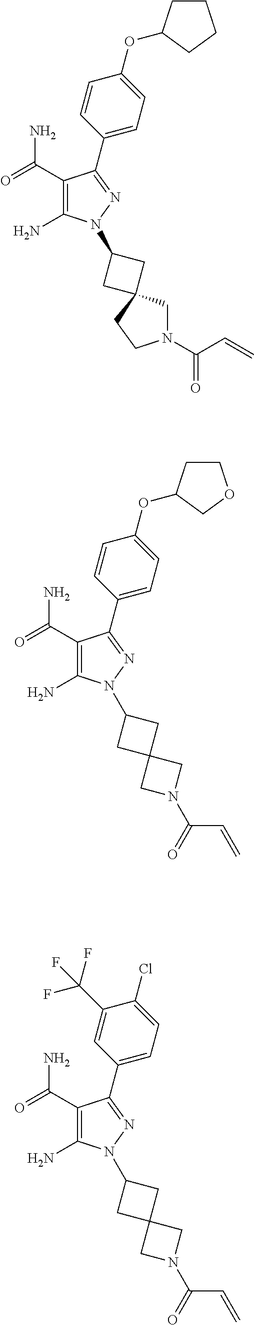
C1=CC(OC2CCCC2)=CC=C1C1=NN(C2CC3(C2)CN(C(=O)C=C)CC3)C(N)=C1C(=O)N.C1=CC(OC2CCOC2)=CC=C1C1=NN(C2CC3(C2)CN(C(C=C)=O)C3)C(N)=C1C(=O)N.C1=C(C(F)(F)F)C(Cl)=CC=C1C1=NN(C2CC3(C2)CN(C(C=C)=O)C3)C(N)=C1C(=O)N
